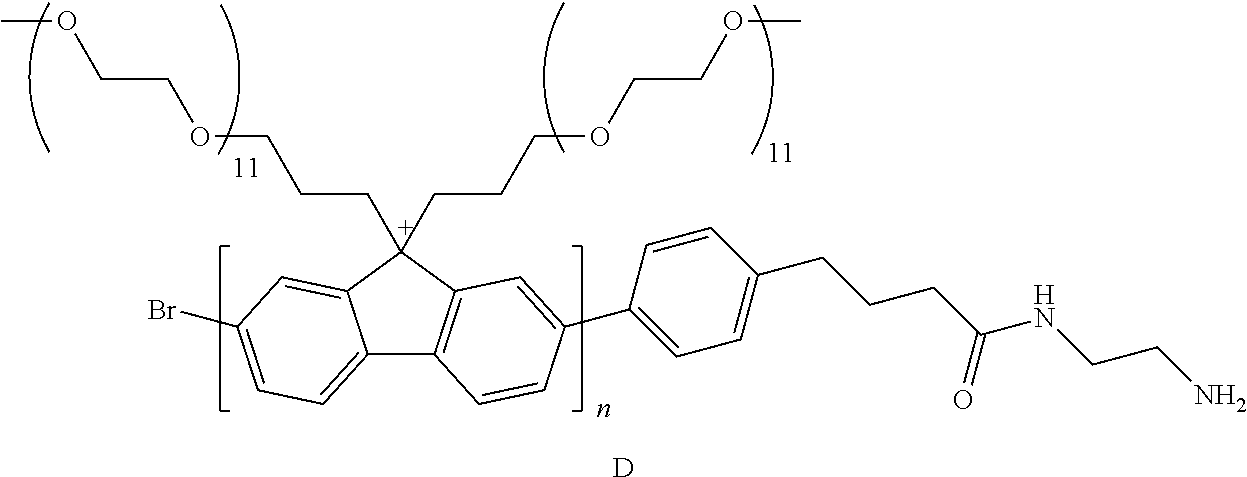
[D].C12=CC=C(Br)C=C1[C+](CCCOCCOC)(CCCOCCOC)C1=C2C=CC(C2=CC=C(CCCC(NCCN)=O)C=C2)=C1
